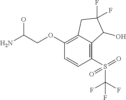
C1(OCC(N)O)=C2C(=C(S(C(F)(F)F)(=O)=O)C=C1)C(O)C(F)(F)C2
